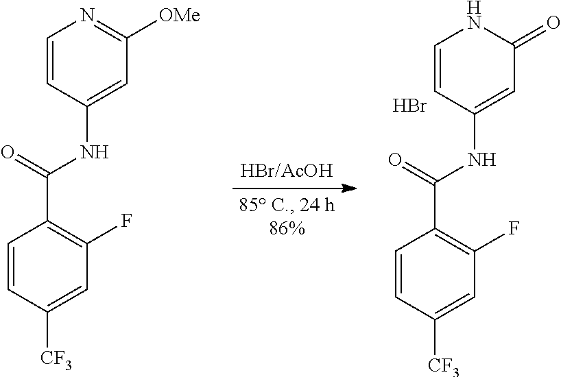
C1=CC([CF3])=CC(F)=C1C(=O)NC1=CC(=O)NC=C1.Br.C1=CC([CF3])=CC(F)=C1C(=O)NC1=CC([OMe])=NC=C1
